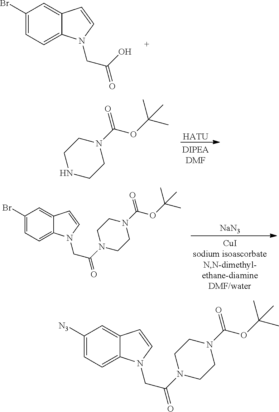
C1(Br)=CC=C2C(=C1)C=CN2CC(=O)O.[HATU].C1N(C(OC(C)(C)C)=O)CCNC1.[NaN3].C1(Br)=CC=C2C(=C1)C=CN2CC(=O)N1CCN(C(OC(C)(C)C)=O)CC1.C1([N3])=CC=C2C(=C1)C=CN2CC(=O)N1CCN(C(OC(C)(C)C)=O)CC1
